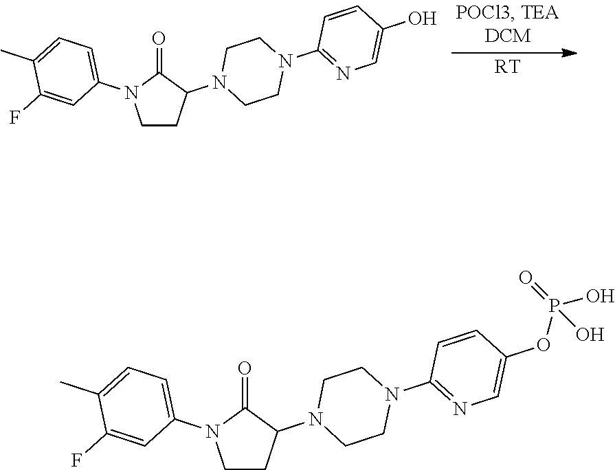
[RT].C1CC(N2CCN(C3=NC=C(O)C=C3)CC2)C(=O)N1C1=CC=C(C)C(F)=C1.C1CC(N2CCN(C3=NC=C(OP(O)(=O)O)C=C3)CC2)C(=O)N1C1=CC=C(C)C(F)=C1
